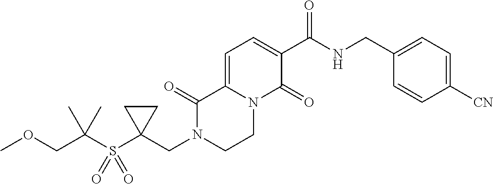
C1=C2N(C(=O)C(C(NCC3=CC=C([CN])C=C3)=O)=C1)CCN(CC1(S(C(COC)(C)C)(=O)=O)CC1)C2=O
